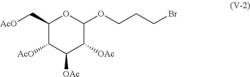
C1(C[AcO])C([AcO])C([OAc])C([OAc])C(OCCCBr)O1
